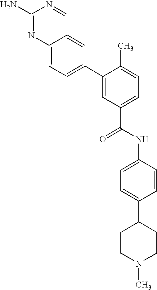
C12=CC(C3=CC(C(NC4=CC=C(C5CCN(C)CC5)C=C4)=O)=CC=C3C)=CC=C1N=C(N)N=C2
